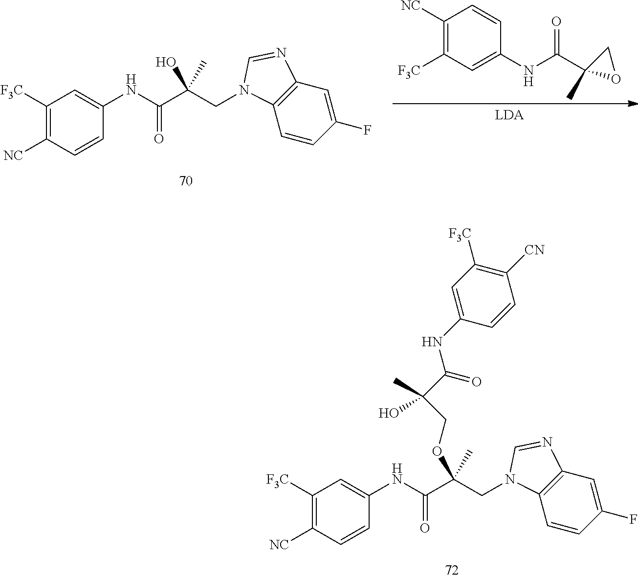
C(C(=O)NC1=CC([F3C])=C([NC])C=C1)(OCC(C(NC1=CC([F3C])=C([CN])C=C1)=O)(C)O)(C)CN1C2=C(C=C(F)C=C2)N=C1.C1(C(=O)NC2=CC([F3C])=C([NC])C=C2)(C)OC1.C(C(=O)NC1=CC([F3C])=C([NC])C=C1)(O)(C)CN1C2=C(C=C(F)C=C2)N=C1
